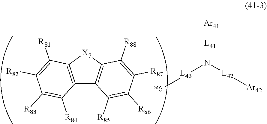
C12=C([X7]C3=C1C([R85])=C([R86])C([R87])=C3[R88])C([R81])=C([R82])C([R83])=C2[R84].C[L43]N([L42][Ar42])[L41][Ar41]
